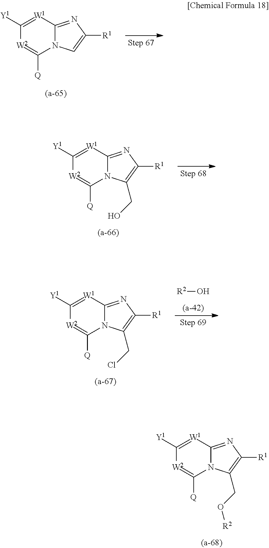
C12=NC([R1])=C(CO[R2])N1C([Q])=[W2]C([Y1])=[W1]2.C12=NC([R1])=CN1C([Q])=[W2]C([Y1])=[W1]2.C12=NC([R1])=C(CO)N1C([Q])=[W2]C([Y1])=[W1]2.C12=NC([R1])=C(CCl)N1C([Q])=[W2]C([Y1])=[W1]2.[R2]O
